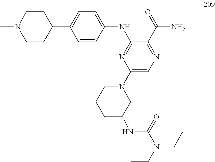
C1=CC(NC2=NC(N3CCCC(NC(N(CC)CC)=O)C3)=CN=C2C(=O)N)=CC=C1C1CCN(C)CC1
